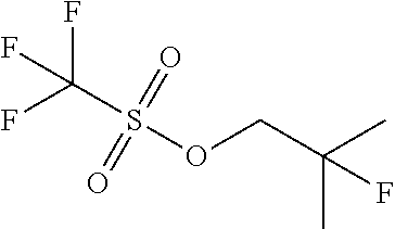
O(CC(C)(C)F)S(=O)(=O)C(F)(F)F
